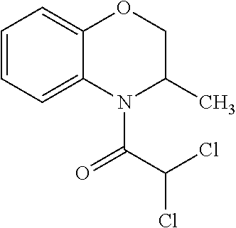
C1=CC=C2C(=C1)OCC(C)N2C(C(Cl)Cl)=O
